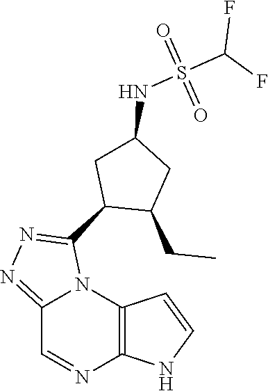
C12=C(N3C(=NN=C3C3C(CC)CC(NS(C(F)F)(=O)=O)C3)C=N1)C=CN2
